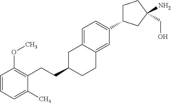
C1C(C2=CC=C3C(=C2)CCC(CCC2=C(OC)C=CC=C2C)C3)CC(N)(CO)C1
